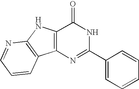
C1=NC2=C(C=C1)C1=C(N2)C(=O)NC(C2=CC=CC=C2)=N1
